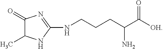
C1(=O)C(C)NC(NCCCC(C([OH])=O)N)=N1
